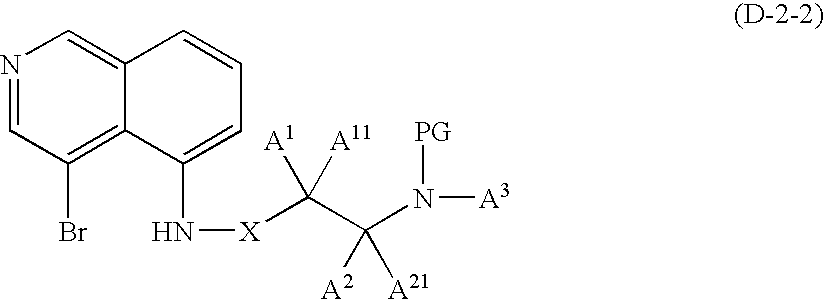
N1=CC(Br)=C2C(=C1)C=CC=C2N[X]C(C(N([A3])[PG])([A2])[A21])([A1])[A11]
